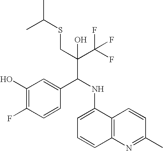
C1(O)=C(F)C=CC(C(NC2=CC=CC3=C2C=CC(C)=N3)C(C(F)(F)F)(CSC(C)C)O)=C1
